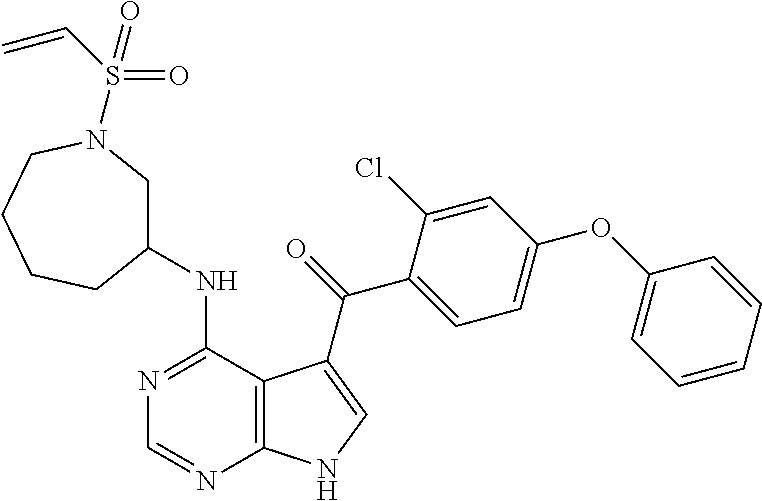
N1=C(NC2CN(S(=O)(=O)C=C)CCCC2)C2=C(N=C1)NC=C2C(=O)C1=CC=C(OC2=CC=CC=C2)C=C1Cl
